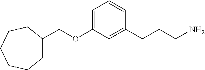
C1C(COC2=CC=CC(CCCN)=C2)CCCCC1
